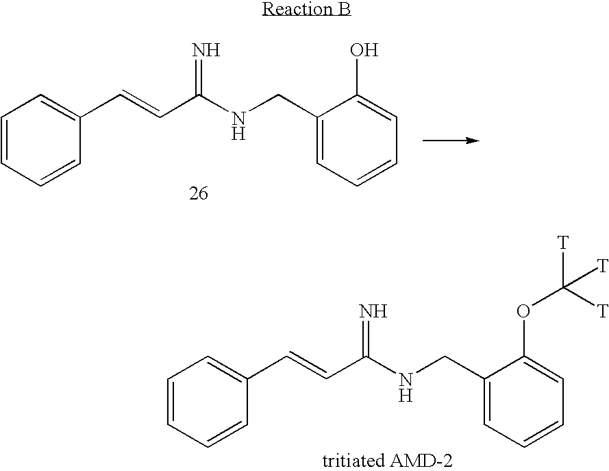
C1=CC=CC(C=CC(NCC2=CC=CC=C2O)=N)=C1.C1=CC=CC(C=CC(NCC2=CC=CC=C2OC([T])([T])[T])=N)=C1
